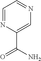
C1=NC(C(N)=O)=CN=C1
